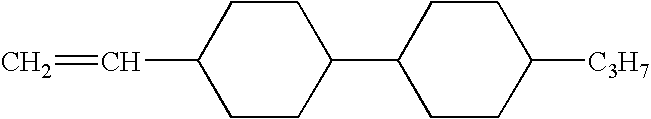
C1CC(C2CCC([C3H7])CC2)CCC1C=C
